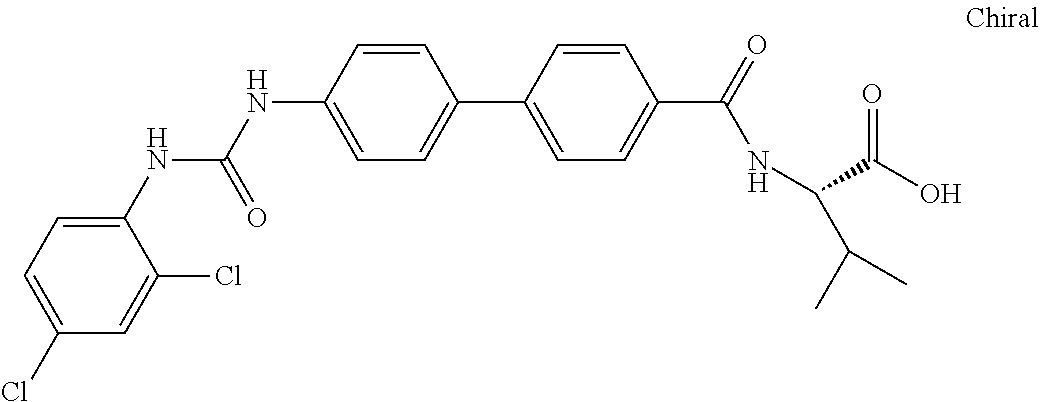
N(C1=CC=C(C2=CC=C(C(NC(C(O)=O)C(C)C)=O)C=C2)C=C1)C(=O)NC1=CC=C(Cl)C=C1Cl
